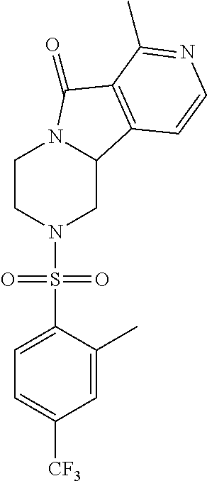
C1CN(S(C2=CC=C([CF3])C=C2C)(=O)=O)CC2N1C(=O)C1=C2C=CN=C1C
